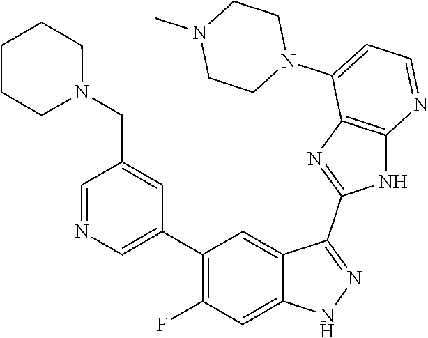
C1=NC=C(C2=C(F)C=C3C(=C2)C(C2=NC4=C(N2)N=CC=C4N2CCN(C)CC2)=NN3)C=C1CN1CCCCC1
